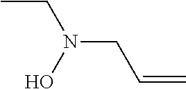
CCN(CC=C)O
